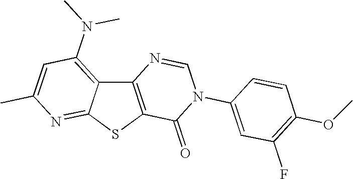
C12=C(SC3=NC(C)=CC(N(C)C)=C13)C(=O)N(C1=CC(F)=C(OC)C=C1)C=N2
